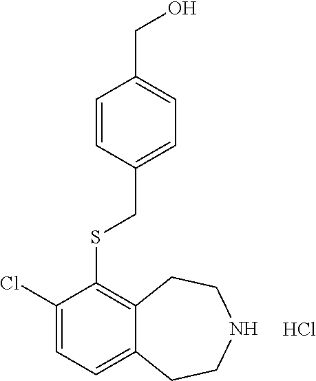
C1(Cl)=CC=C2C(=C1SCC1=CC=C(CO)C=C1)CCNCC2.Cl
